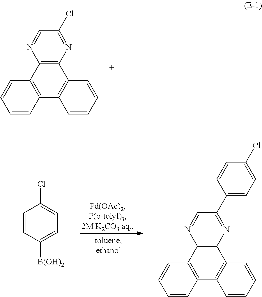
C1=NC2=C(N=C1Cl)C1=C(C3=C2C=CC=C3)C=CC=C1.C1=CC([B(OH)2])=CC=C1Cl.C1=NC2=C(N=C1C1=CC=C(Cl)C=C1)C1=C(C3=C2C=CC=C3)C=CC=C1
